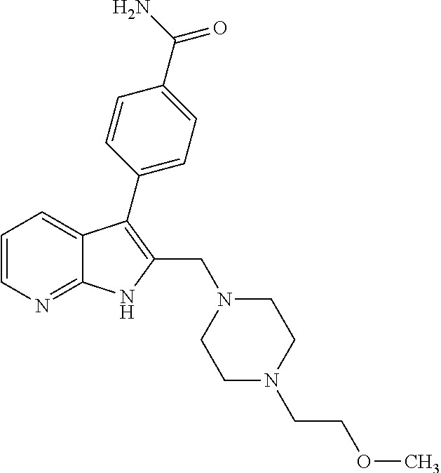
C12=NC=CC=C1C(C1=CC=C(C(N)=O)C=C1)=C(CN1CCN(CCOC)CC1)N2
